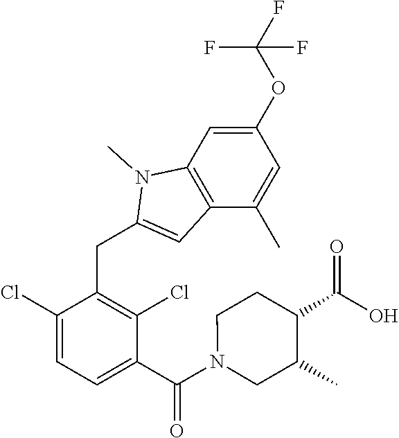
C1(Cl)=CC=C(C(N2CC(C)C(C(O)=O)CC2)=O)C(Cl)=C1CC1=CC2=C(N1C)C=C(OC(F)(F)F)C=C2C
